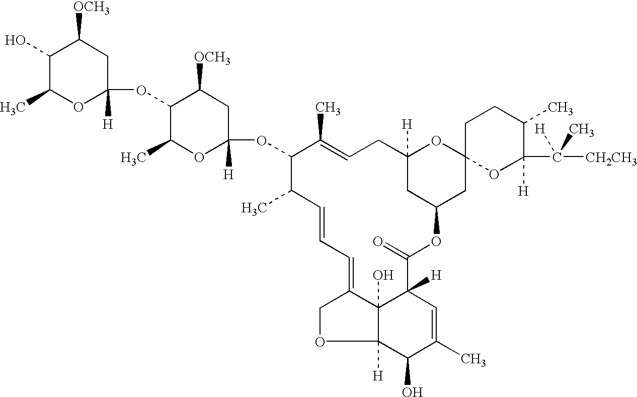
C1(O)C(C)OC(OC2C(C)OC(OC3C(C)=CCC4([H])CC(CC5(O4)OC(C([CH2CH3])([H])C)([H])C(C)CC5)OC(=O)C4([H])C5(O)C(=CC=CC3C)COC5([H])C(O)C(C)=C4)([H])CC2[OCH3])([H])CC1[OCH3]
